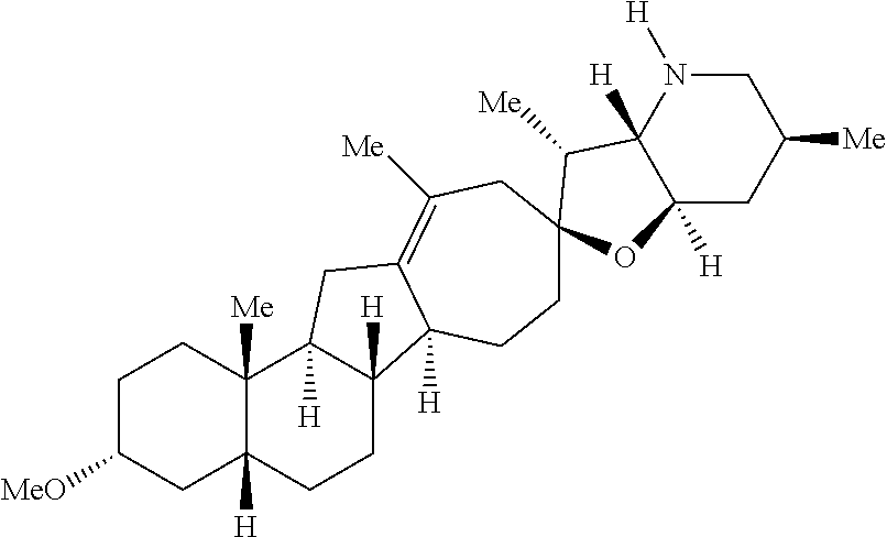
C1C([MeO])CC2([H])C([Me])(C1)C1([H])C([H])(CC2)C2([H])C(=C([Me])CC3(CC2)C([Me])C2([H])C([H])(CC([Me])CN2[H])O3)C1
